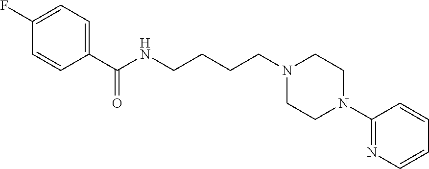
N1(CCCCNC(C2=CC=C(F)C=C2)=O)CCN(C2=NC=CC=C2)CC1
